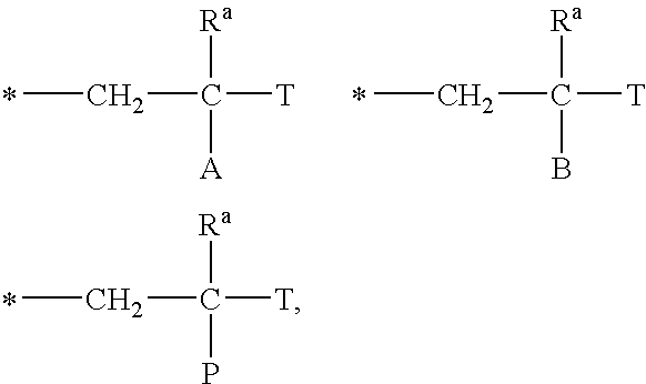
CCC([Ra])(P)[T].CCC([Ra])([A])[T].CCC([Ra])(B)[T]
